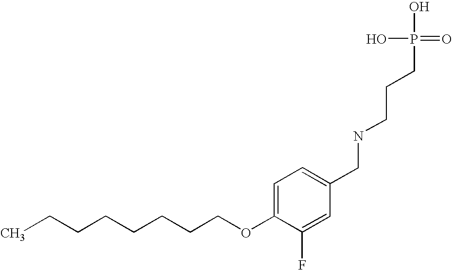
C(CCCCCCOC1=CC=C(CNCCCP(O)(O)=O)C=C1F)C
